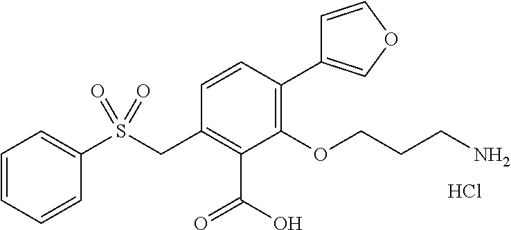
C1=COC=C1C1=C(OCCCN)C(C(O)=O)=C(CS(C2=CC=CC=C2)(=O)=O)C=C1.Cl
